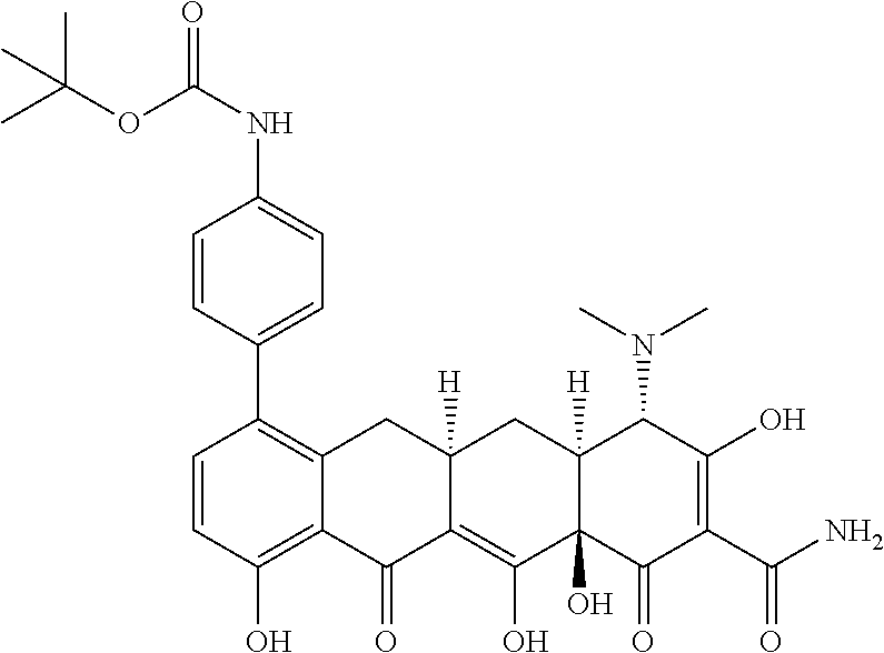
C1=CC(O)=C2C(=C1C1=CC=C(NC(OC(C)(C)C)=O)C=C1)CC1([H])C(=C(O)C3(O)C([H])(C1)C(N(C)C)C(O)=C(C(N)=O)C3=O)C2=O
